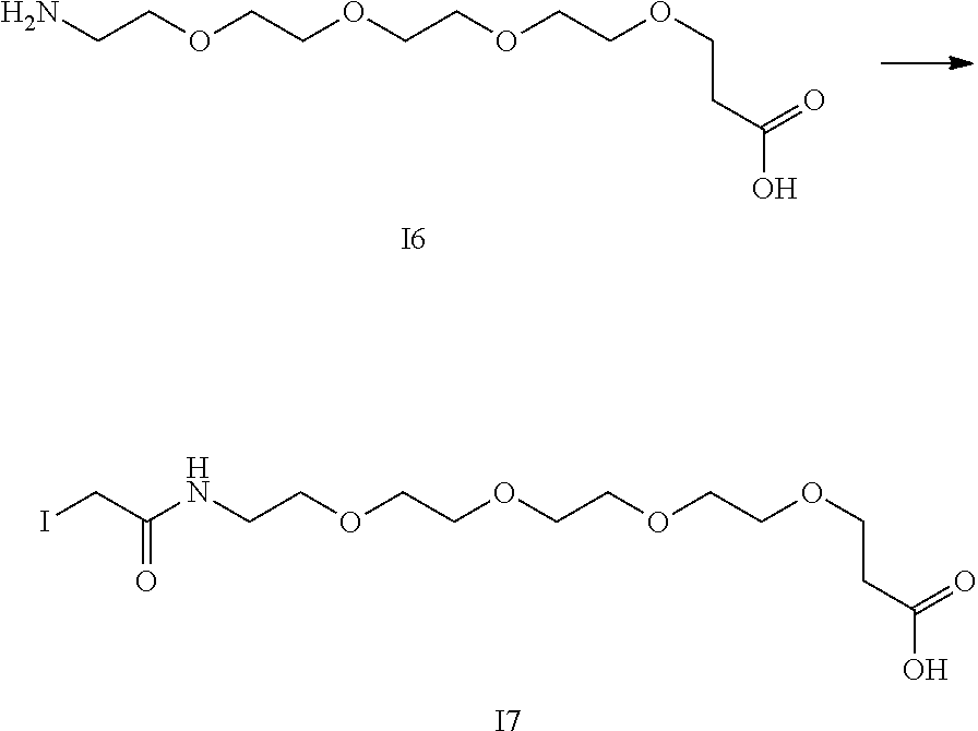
N(CCOCCOCCOCCOCCC(=O)O)C(CI)=O.[I7].NCCOCCOCCOCCOCCC(=O)O.[I6]
